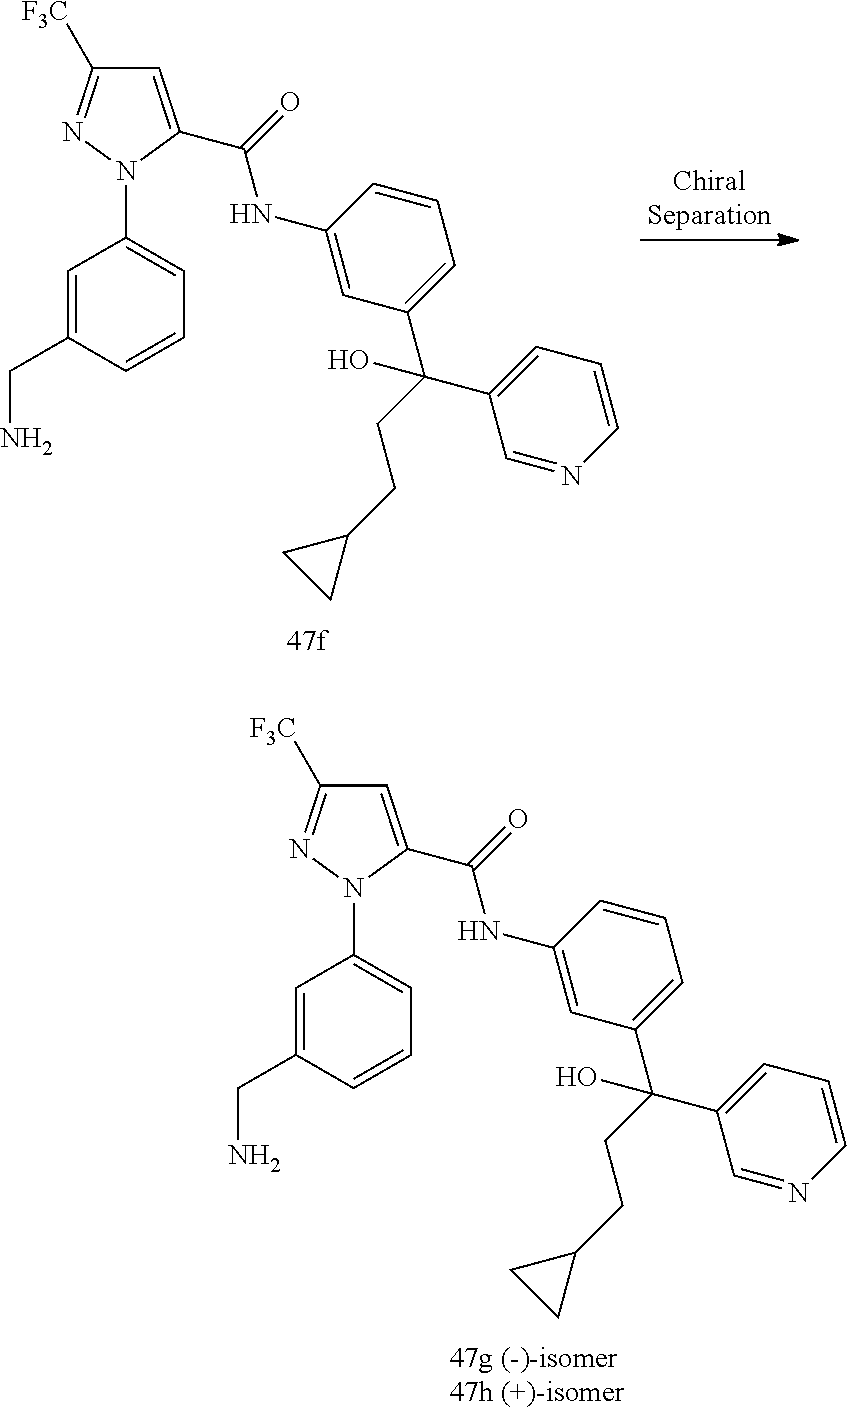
C1=C(C(=O)NC2=CC(C(CCC3CC3)(C3=CC=CN=C3)O)=CC=C2)N(C2=CC=CC(CN)=C2)N=C1[F3C].C1=C(C(=O)NC2=CC(C(CCC3CC3)(C3=CC=CN=C3)O)=CC=C2)N(C2=CC=CC(CN)=C2)N=C1[F3C]
